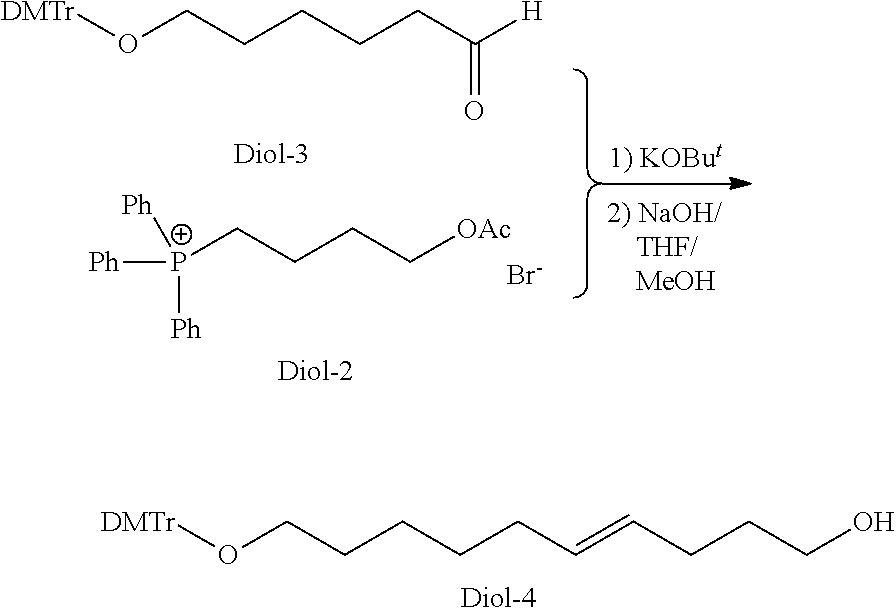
O(CCCCCC(=O)[H])[DMTr].[P+](CCCC[OAc])([Ph])([Ph])[Ph].[Br-].O(CCCCCC=CCCCO)[DMTr]
